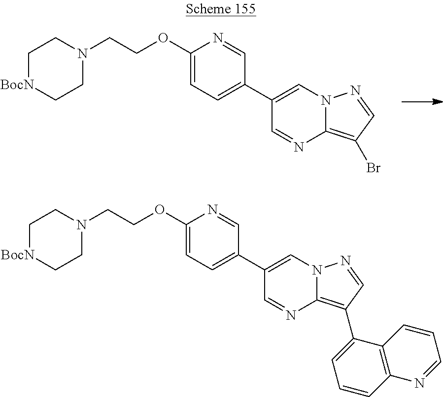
C1(OCCN2CC[BocN]CC2)=CC=C(C2=CN3C(=C(C4=CC=CC5=C4C=CC=N5)C=N3)N=C2)C=N1.C1(OCCN2CC[BocN]CC2)=CC=C(C2=CN3C(=C(Br)C=N3)N=C2)C=N1
